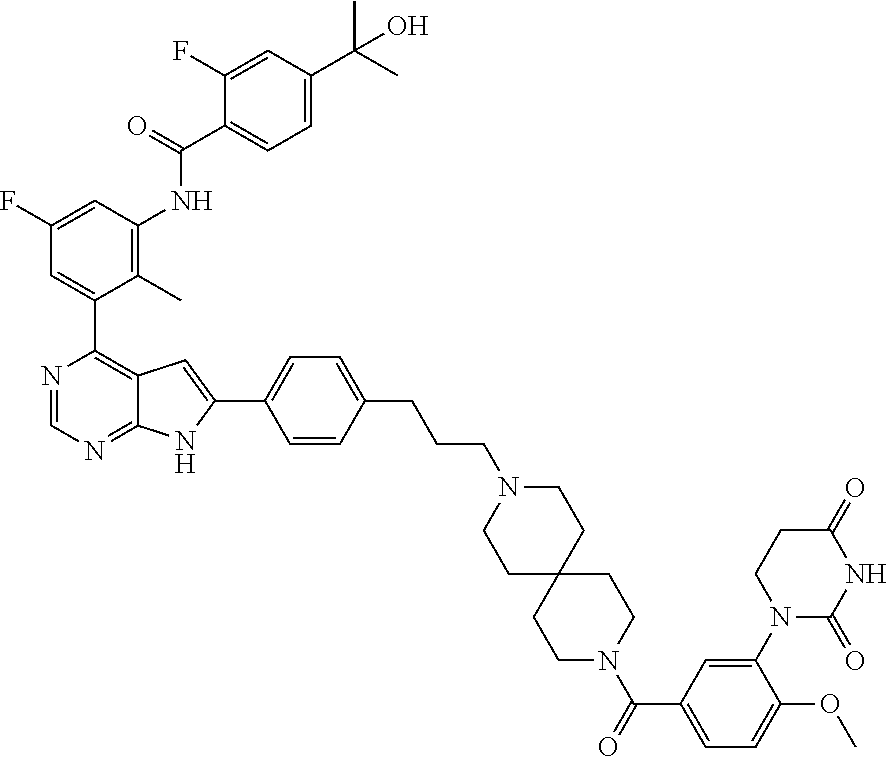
N1=CN=C2C(=C1C1=CC(F)=CC(NC(C3=CC=C(C(C)(C)O)C=C3F)=O)=C1C)C=C(C1=CC=C(CCCN3CCC4(CC3)CCN(C(=O)C3=CC=C(OC)C(N5C(=O)NC(=O)CC5)=C3)CC4)C=C1)N2
